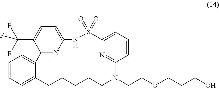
C1=CC=C2C(=C1)C1=NC(=CC=C1C(F)(F)F)NS(=O)(=O)C1=CC=CC(=N1)N(CCOCCCO)CCCCC2
